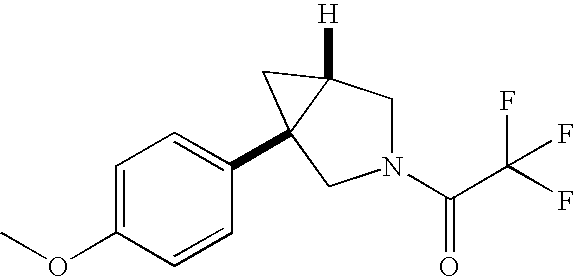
N1(C(C(F)(F)F)=O)CC2([H])C(C3=CC=C(OC)C=C3)(C1)C2
